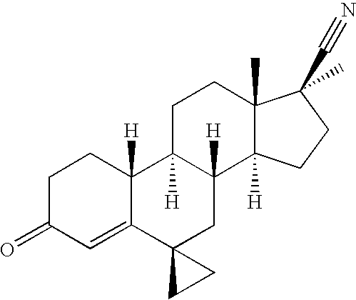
C1=C2C([H])(CCC1=O)C1([H])C([H])(CC23CC3)C2([H])C(C)(CC1)C(C#N)(C)CC2
